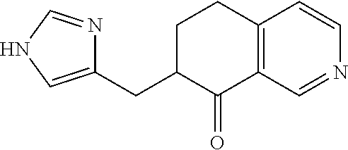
C1(CC2C(=O)C3=C(CC2)C=CN=C3)=CNC=N1
